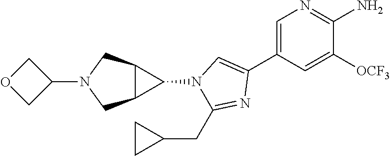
C1=C(C2=CN(C3C4C3CN(C3COC3)C4)C(CC3CC3)=N2)C=C([OCF3])C(N)=N1
